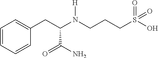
C(C(N(CCCS(=O)(=O)O)[H])C(N)=O)C1=CC=CC=C1
